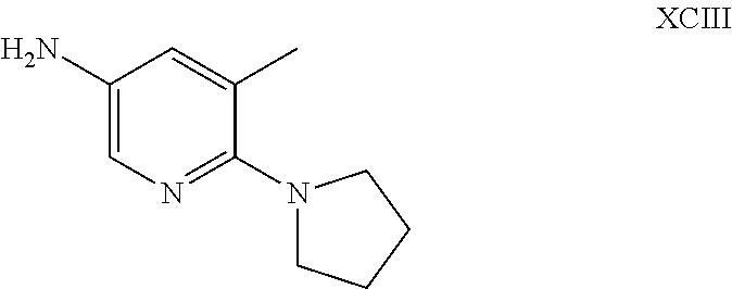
C1(N)=CN=C(N2CCCC2)C(C)=C1
